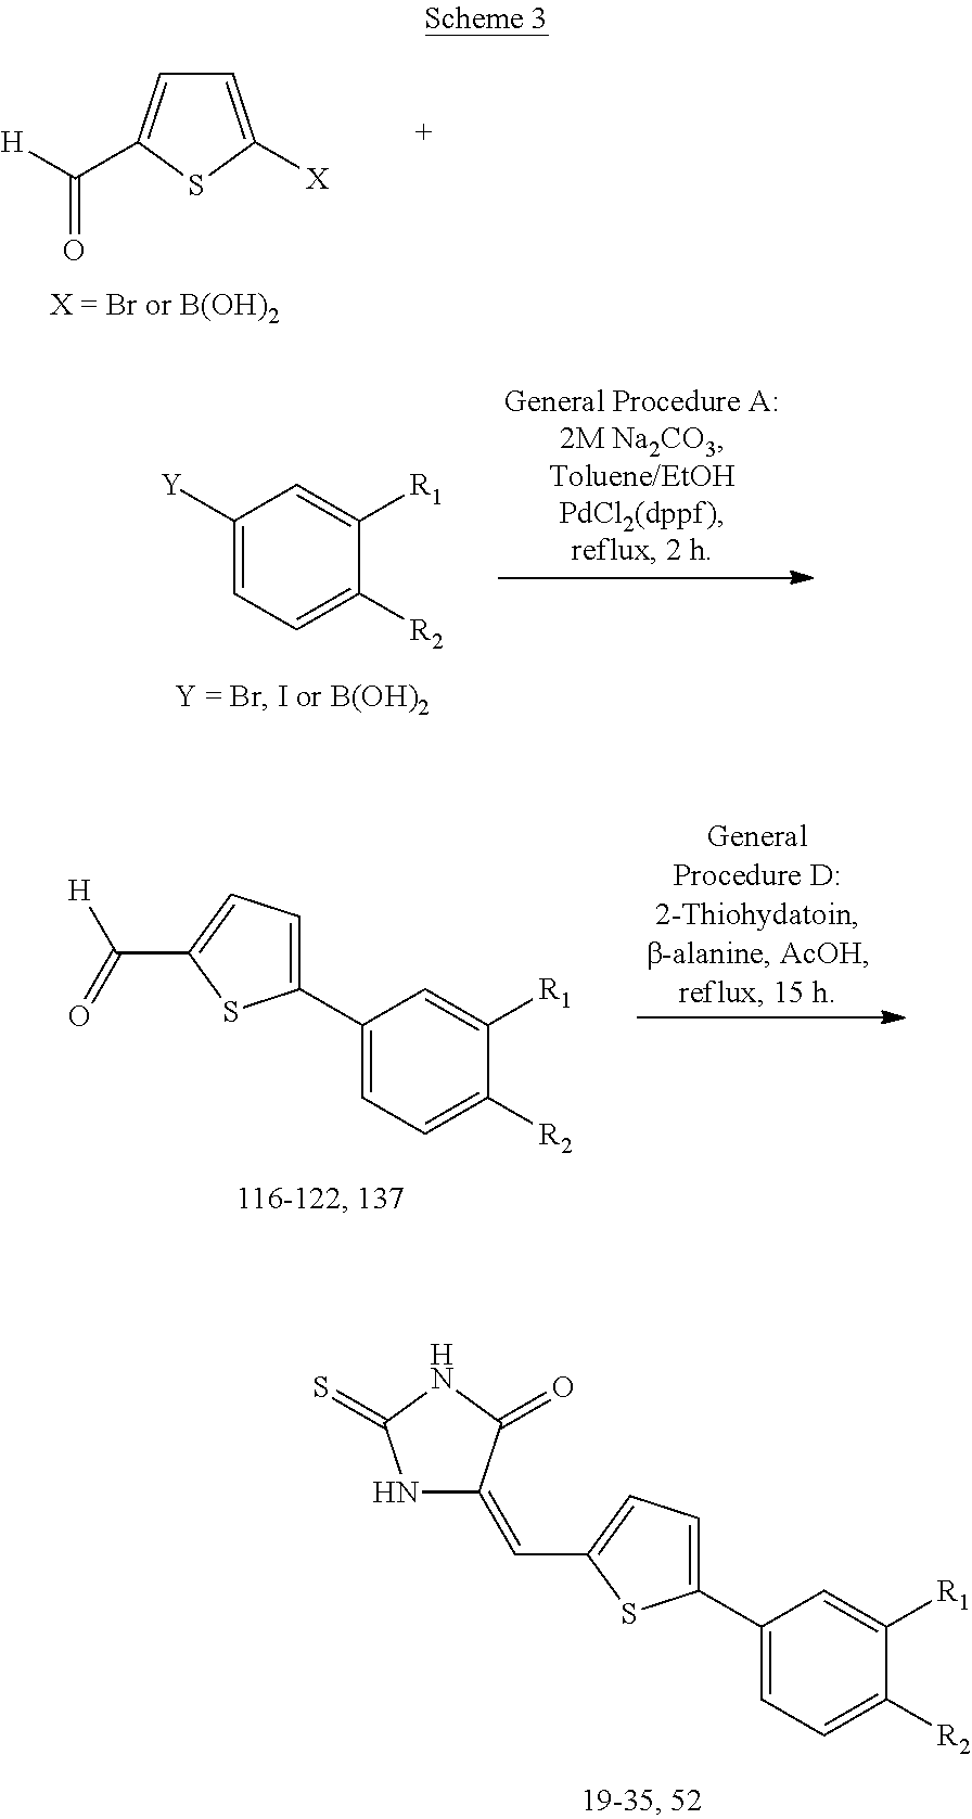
C1=C([X])SC(C([H])=O)=C1.C1([Y])=CC=C([R2])C([R1])=C1.C1(C2=CC=C(C(=O)[H])S2)=CC=C([R2])C([R1])=C1.C1(C2=CC=C(C=C3NC(=S)NC3=O)S2)=CC=C([R2])C([R1])=C1
